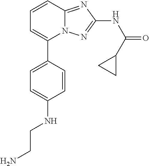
C1=CC2=NC(NC(C3CC3)=O)=NN2C(C2=CC=C(NCCN)C=C2)=C1
